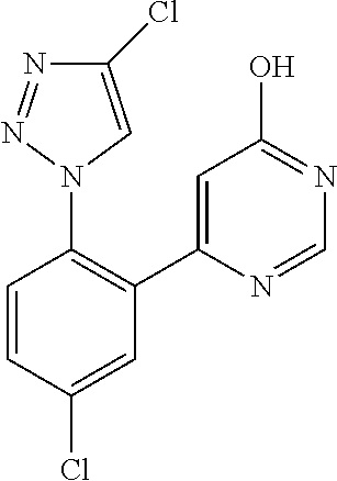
C1=C(C2=C(N3C=C(Cl)N=N3)C=CC(Cl)=C2)N=CN=C1O
